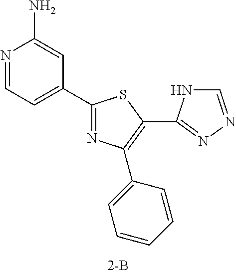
C1(C2=CC=NC(N)=C2)=NC(C2=CC=CC=C2)=C(C2=NN=CN2)S1
